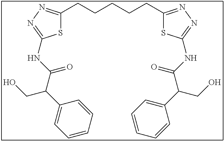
S1C(CCCCCC2=NN=C(NC(C(C3=CC=CC=C3)CO)=O)S2)=NN=C1NC(C(C1=CC=CC=C1)CO)=O
